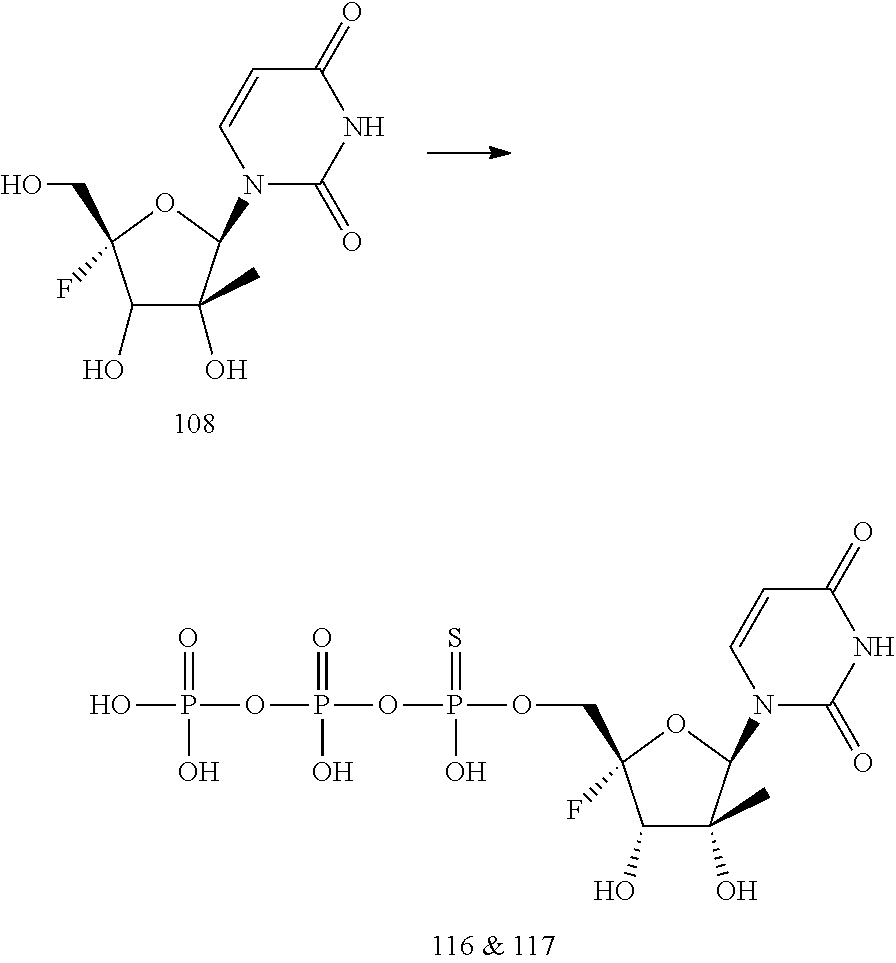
C1(O)C(O)(C)C(N2C(=O)NC(=O)C=C2)OC1(F)CO.C1(O)C(O)(C)C(N2C(=O)NC(=O)C=C2)OC1(F)COP(=S)(O)OP(=O)(O)OP(=O)(O)O
